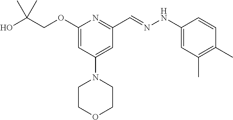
OC(COC1=CC(N2CCOCC2)=CC(C=NNC2=CC(C)=C(C)C=C2)=N1)(C)C
